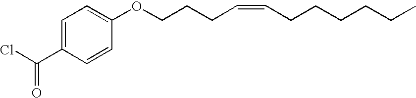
C1=C(C(Cl)=O)C=CC(OCCCC=CCCCCCC)=C1
